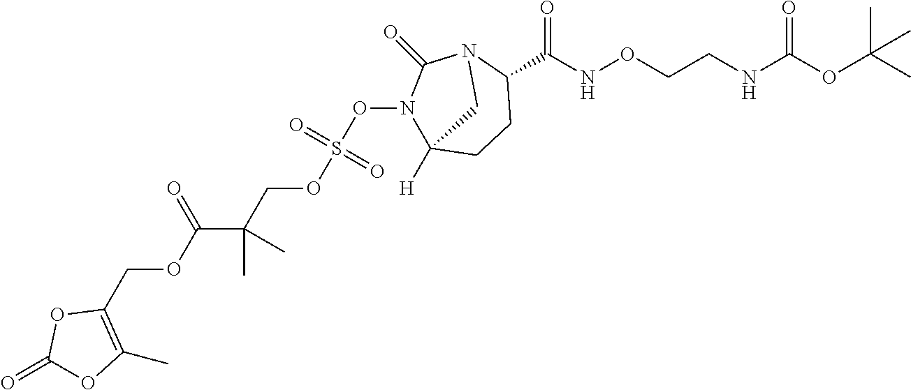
C(CNC(OC(C)(C)C)=O)ONC(C1N2C(=O)N(OS(OCC(C(OCC3=C(C)OC(=O)O3)=O)(C)C)(=O)=O)C([H])(CC1)C2)=O
